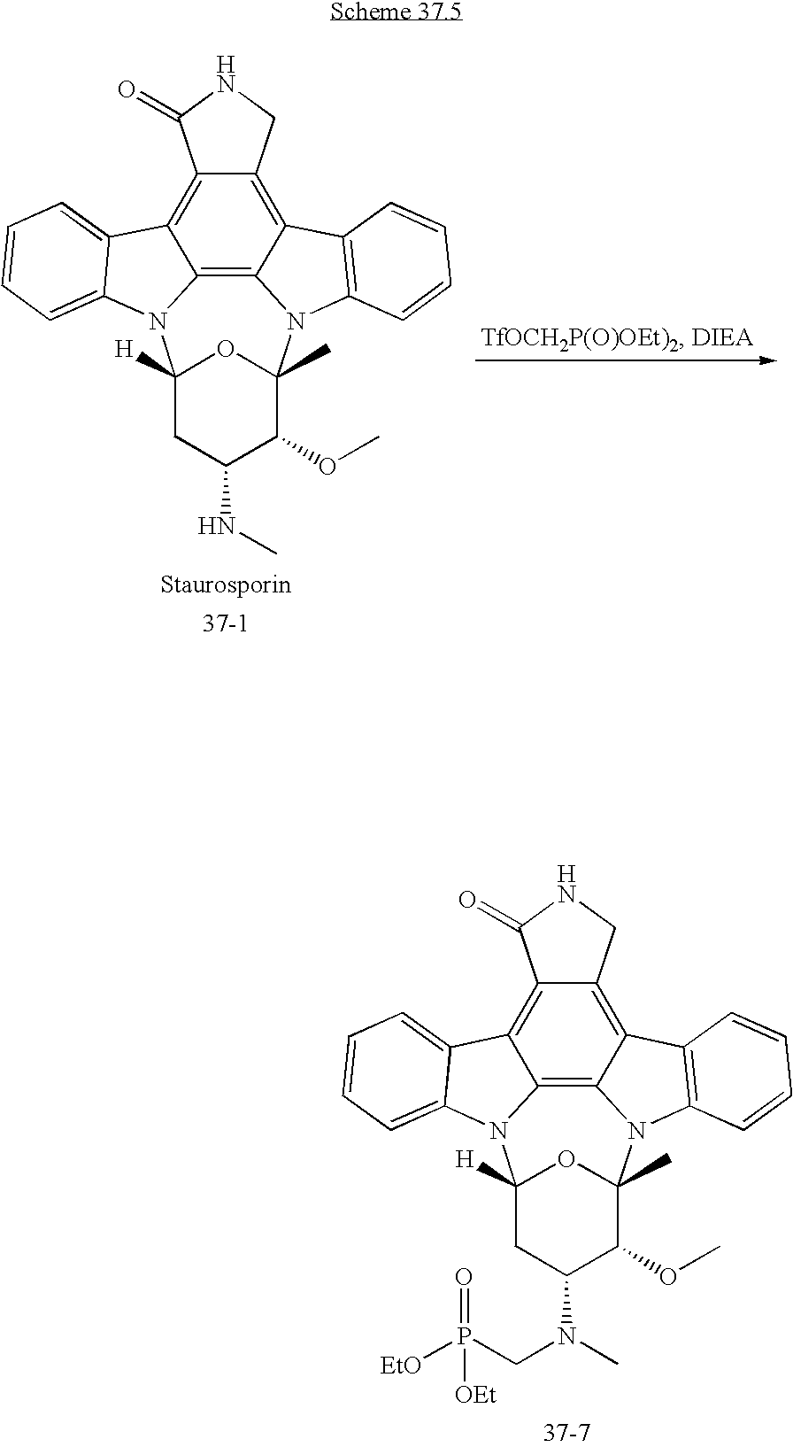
C12=C3C4=C5C(=C1C1=CC=CC=C1N2C1([H])CC(NC)C(OC)C(C)(N3C2=C4C=CC=C2)O1)C(=O)NC5.C12=C3C4=C5C(=C1C1=CC=CC=C1N2C1([H])CC(N(C)CP([EtO])(=O)[OEt])C(OC)C(C)(N3C2=C4C=CC=C2)O1)C(=O)NC5
